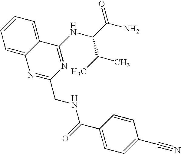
C1=C2C(=CC=C1)C(NC(C(N)=O)C(C)C)=NC(CNC(C1=CC=C(C#N)C=C1)=O)=N2
